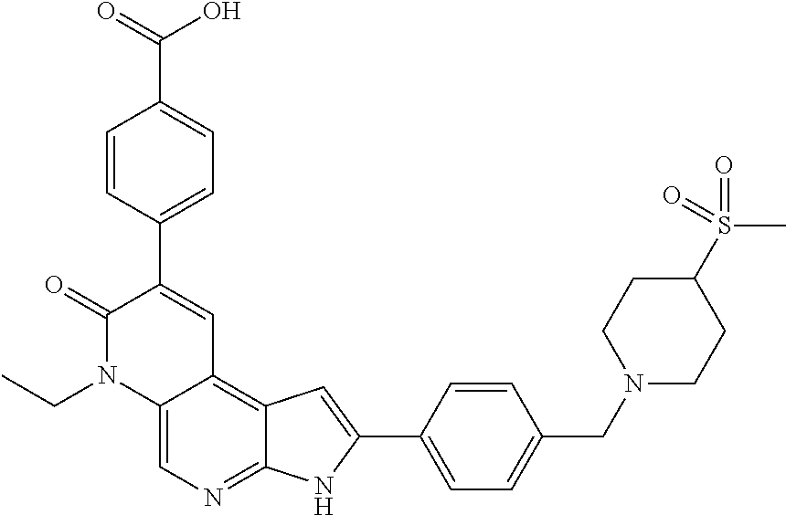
C1=CC(C(=O)O)=CC=C1C1=CC2=C3C(=NC=C2N(CC)C1=O)NC(C1=CC=C(CN2CCC(S(=O)(=O)C)CC2)C=C1)=C3
